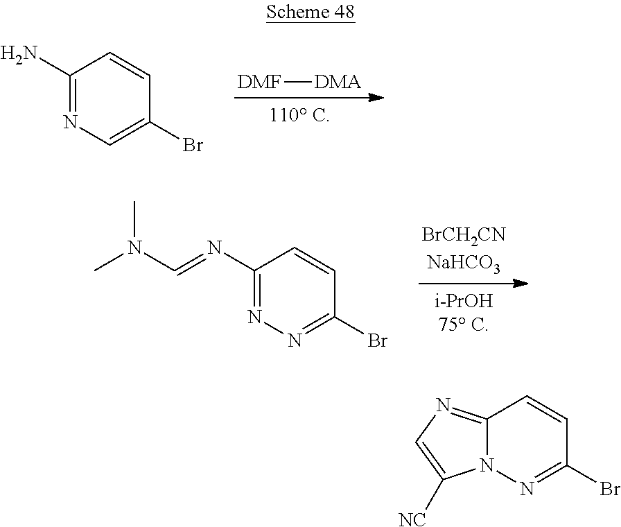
C12=NC=C([NC])N1N=C(Br)C=C2.C1(N)=NC=C(Br)C=C1.[DMF][DMA].C1(N=CN(C)C)=NN=C(Br)C=C1.[BrCH2CNNaHCO3]
